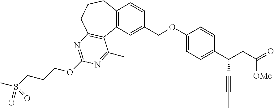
C12=C(C=C(COC3=CC=C(C(CC(=O)[OMe])C#CC)C=C3)C=C1)C1=C(CCC2)N=C(OCCCS(C)(=O)=O)N=C1C
